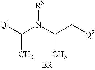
C(N(C(C[Q2])C)[R3])([Q1])C.[ER]
